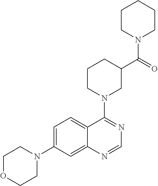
C1OCCN(C2=CC=C3C(=C2)N=CN=C3N2CC(C(N3CCCCC3)=O)CCC2)C1
